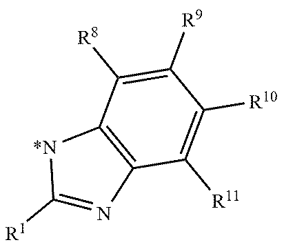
C12=C(C([R11])=C([R10])C([R9])=C1[R8])N=C([R1])[*N]2
